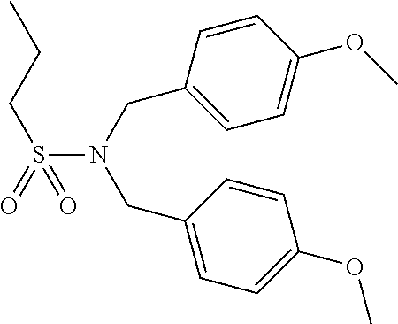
C1(OC)=CC=C(CN(CC2=CC=C(OC)C=C2)S(=O)(CCC)=O)C=C1
